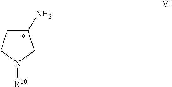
C1(N)CCN([R10])C1
